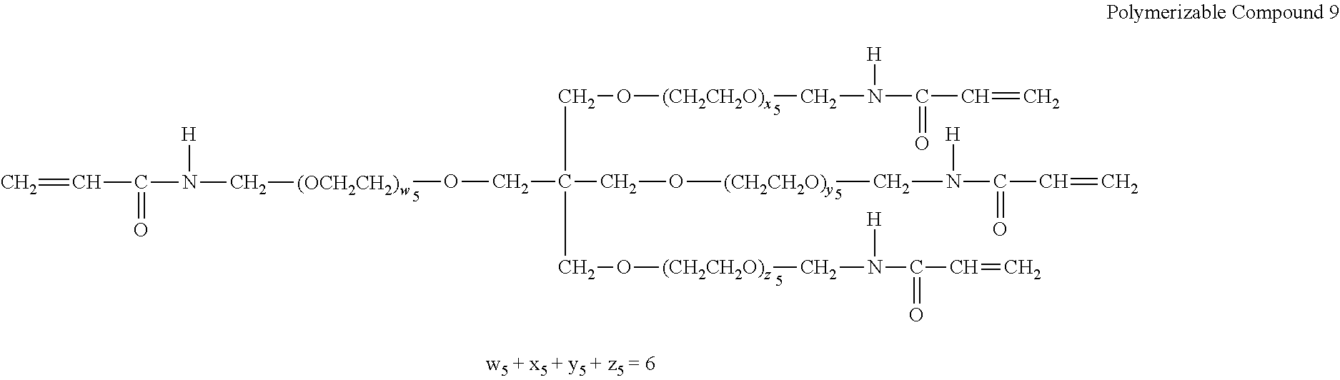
O([(CH2CH2O)x]CN([H])C(C=C)=O)CC(CO[(CH2CH2O)z]CN([H])C(C=C)=O)(CO[(OCH2CH2)w]CN([H])C(=O)C=C)CO[(CH2CH2O)y]CN([H])C(C=C)=O
